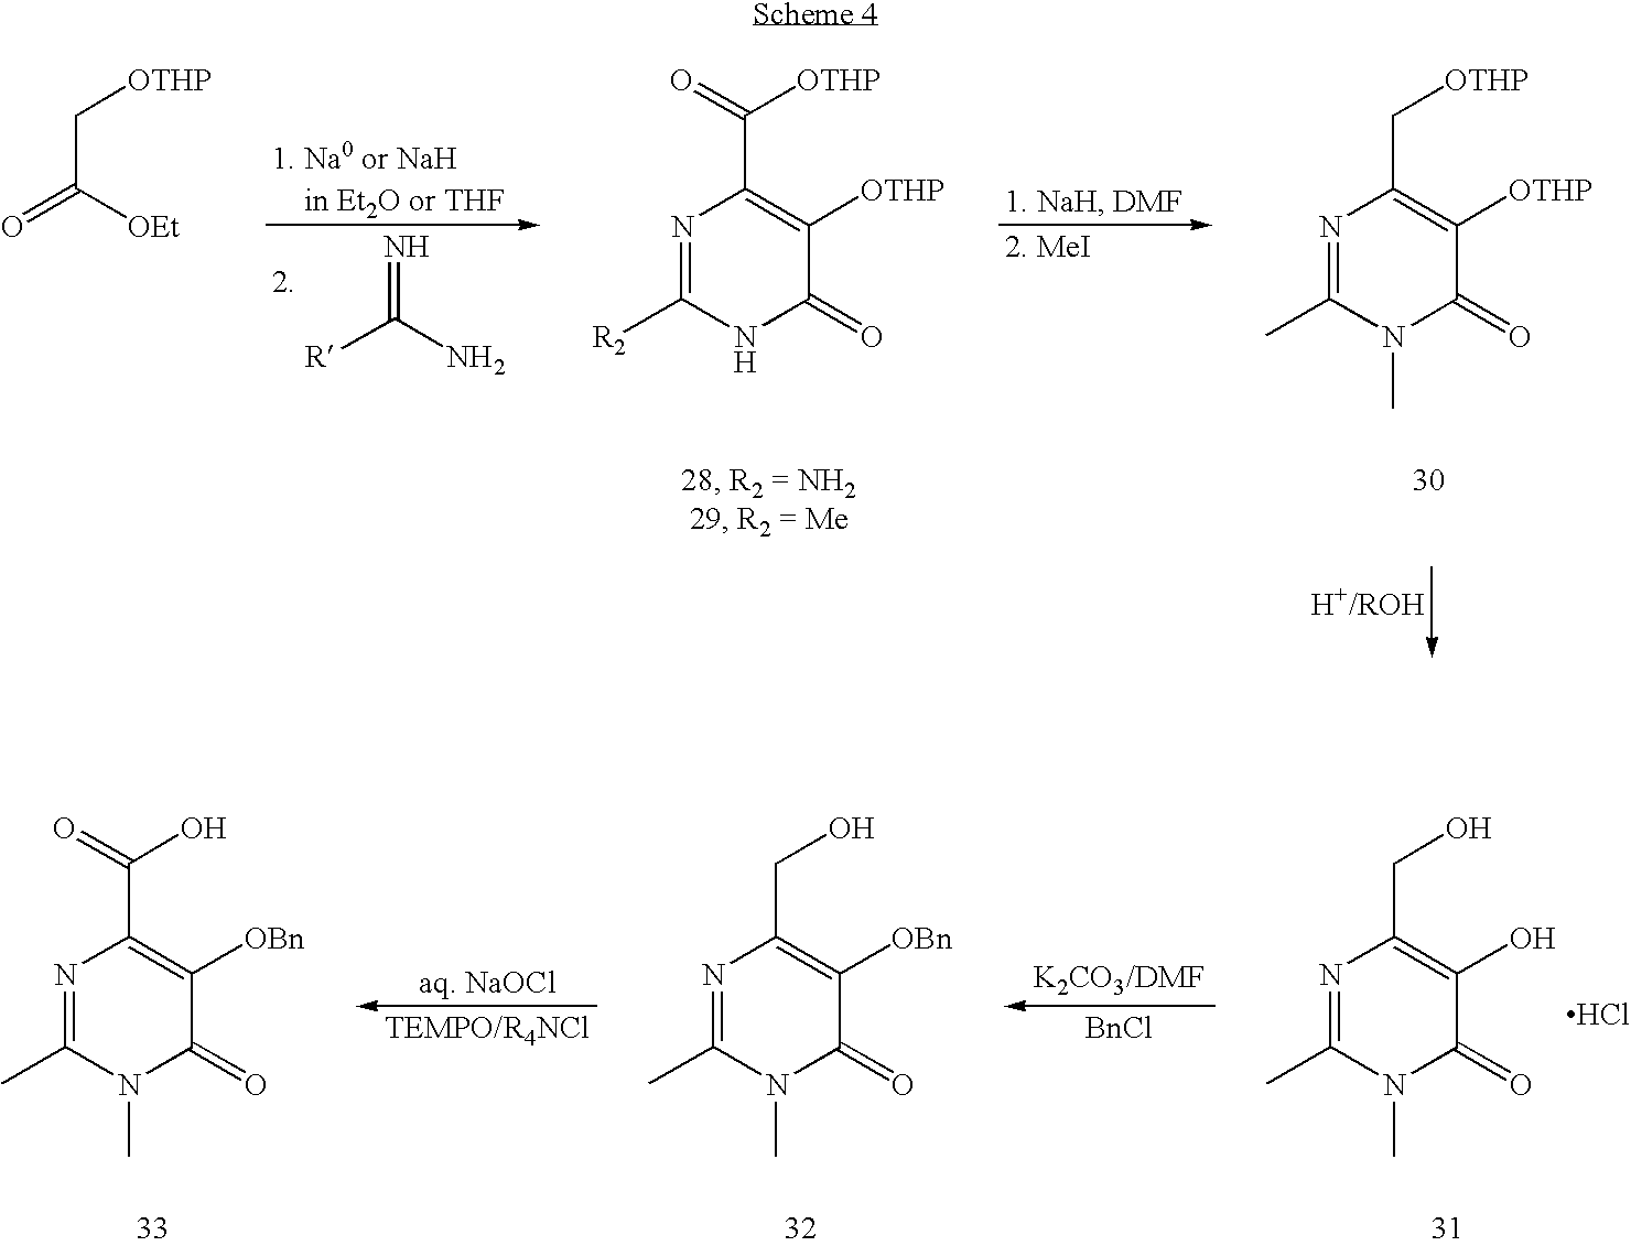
N1=C(C)N(C)C(=O)C([OTHP])=C1C[OTHP].N1=C([R2])NC(=O)C([OTHP])=C1C([OTHP])=O.O=C([OEt])C[OTHP].C([R])(N)=N.N1=C(C)N(C)C(=O)C(O)=C1CO.Cl.N1=C(C)N(C)C(=O)C([OBn])=C1CO.N1=C(C)N(C)C(=O)C([OBn])=C1C(=O)O.[BnCl]
